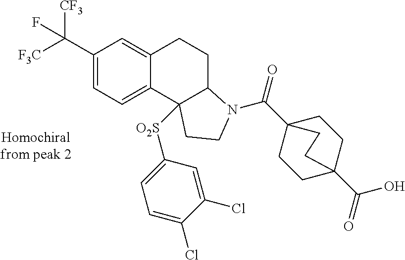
C1(C([F3C])([CF3])F)=CC=C2C(=C1)CCC1N(C(=O)C34CCC(C(=O)O)(CC3)CC4)CCC21[O2S]C1=CC=C(Cl)C(Cl)=C1
